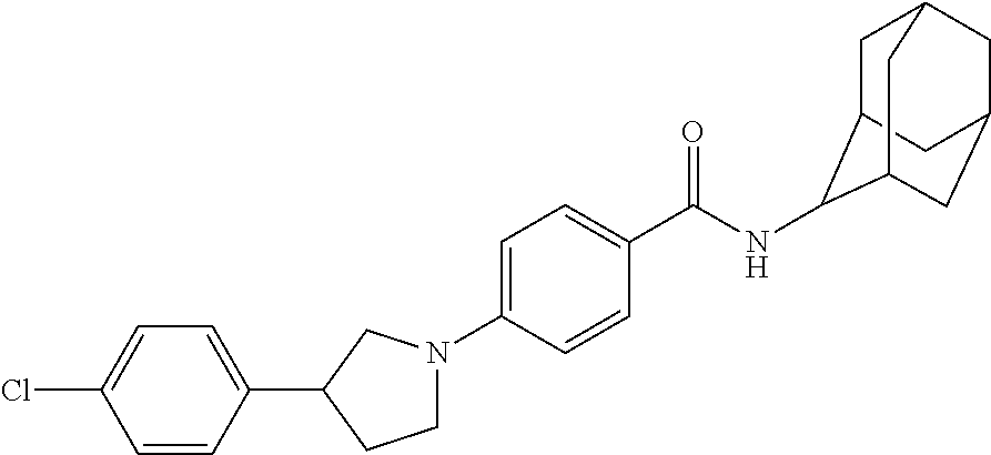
C1=C(N2CCC(C3=CC=C(Cl)C=C3)C2)C=CC(C(NC2C3CC4CC(CC2C4)C3)=O)=C1
